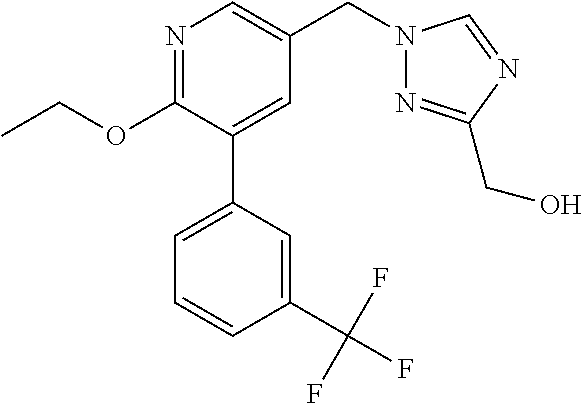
C1(OCC)=NC=C(CN2N=C(CO)N=C2)C=C1C1=CC=CC(C(F)(F)F)=C1
